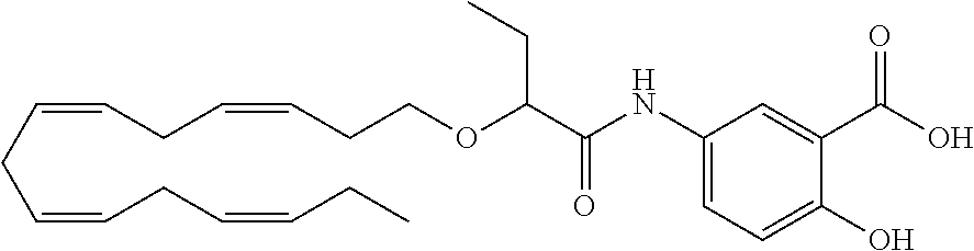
O=C(NC1=CC=C(O)C(C(O)=O)=C1)C(OCCC=CCC=CCC=CCC=CCC)CC
